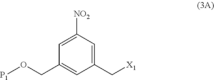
C1(CO[P1])=CC(C[X1])=CC([NO2])=C1
